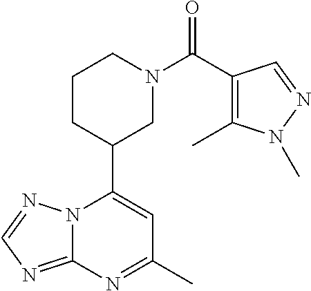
N12C(=NC=N1)N=C(C)C=C2C1CN(C(=O)C2=C(C)N(C)N=C2)CCC1
